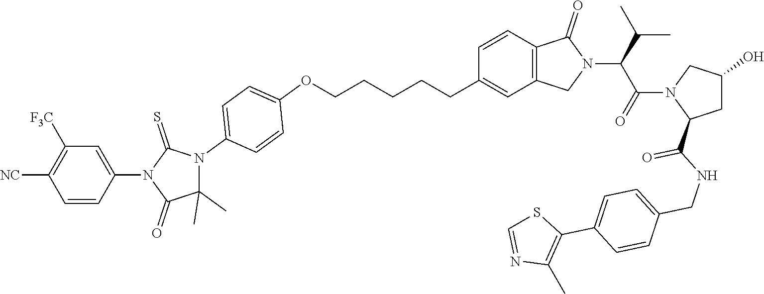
C1=CC2=C(C=C1CCCCCOC1=CC=C(N3C(C)(C)C(=O)N(C4=CC([F3C])=C([NC])C=C4)C3=S)C=C1)CN(C(C(N1C(C(=O)NCC3=CC=C(C4=C(C)N=CS4)C=C3)CC(O)C1)=O)C(C)C)C2=O
